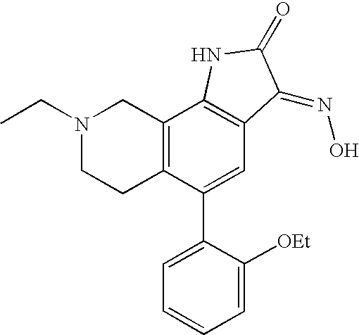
C12=C(C(C3=CC=CC=C3[OEt])=CC3=C1NC(=O)C3=NO)CCN(CC)C2
